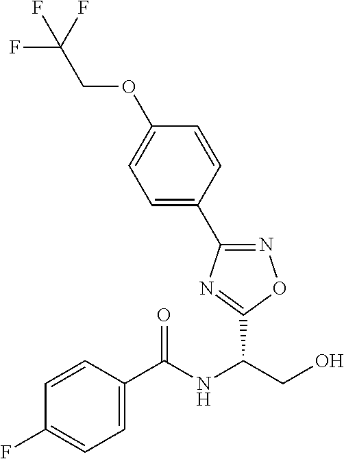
C(NC(CO)C1=NC(C2=CC=C(OCC(F)(F)F)C=C2)=NO1)(=O)C1=CC=C(F)C=C1
